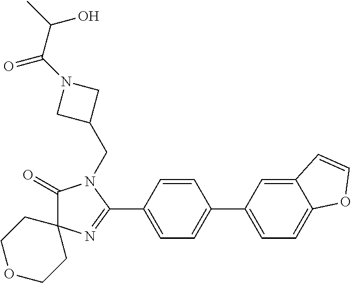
C1(=O)C2(N=C(C3=CC=C(C4=CC=C5C(=C4)C=CO5)C=C3)N1CC1CN(C(=O)C(C)O)C1)CCOCC2
